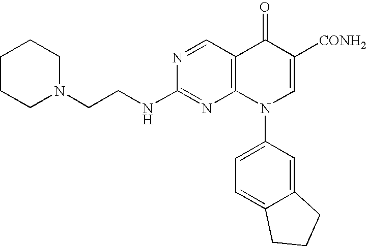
C1CCN(CCNC2=NC3=C(C=N2)C(=O)C([CONH2])=CN3C2=CC=C3C(=C2)CCC3)CC1
